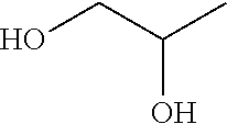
C(O)C(C)O
